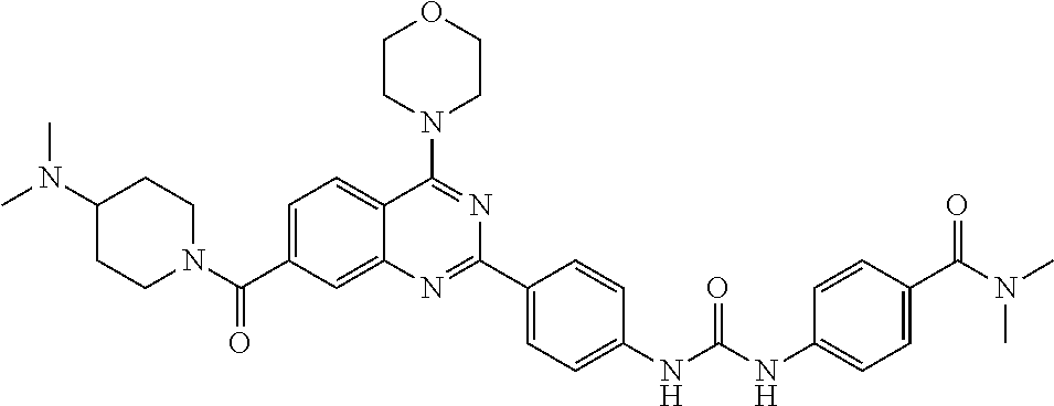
C1=C(C(=O)N2CCC(N(C)C)CC2)C=C2C(=C1)C(N1CCOCC1)=NC(C1=CC=C(NC(NC3=CC=C(C(N(C)C)=O)C=C3)=O)C=C1)=N2
